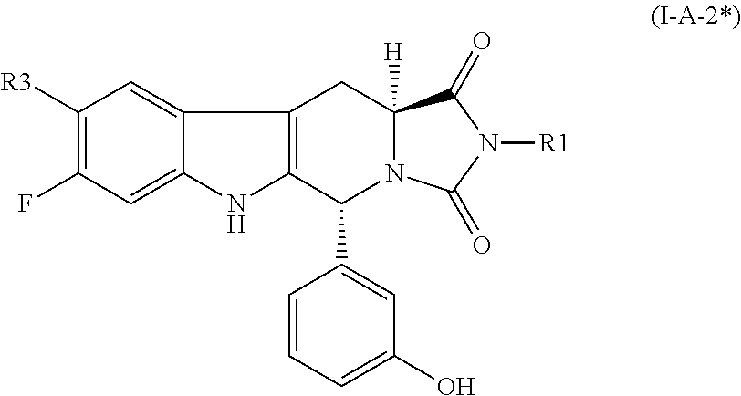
C1=C2C(=CC([R3])=C1F)C1=C(N2)C(C2=CC(O)=CC=C2)N2C([H])(C1)C(=O)N([R1])C2=O
